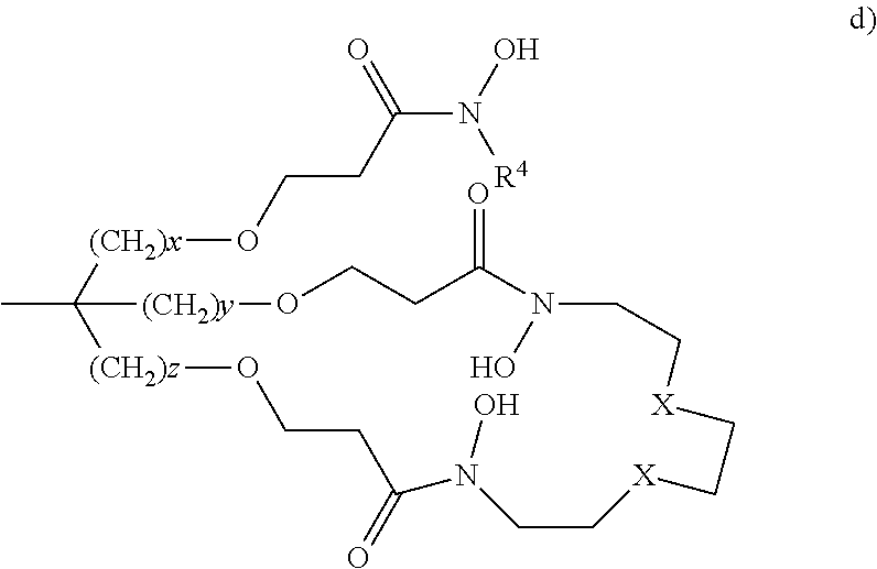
CC1([(CH2)x]OCCC(=O)N([R4])O)[(CH2)z]OCCC(=O)N(O)CC[X]CC[X]CCN(O)C(=O)CCO[(CH2)y]1
